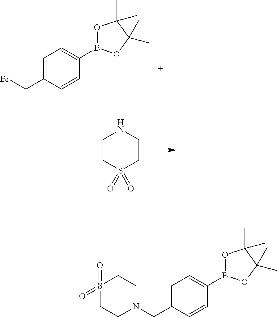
C1=C(CBr)C=CC(B2OC(C)(C)C(C)(C)O2)=C1.C1NCCS(=O)(=O)C1.C1=C(CN2CCS(=O)(=O)CC2)C=CC(B2OC(C)(C)C(C)(C)O2)=C1
